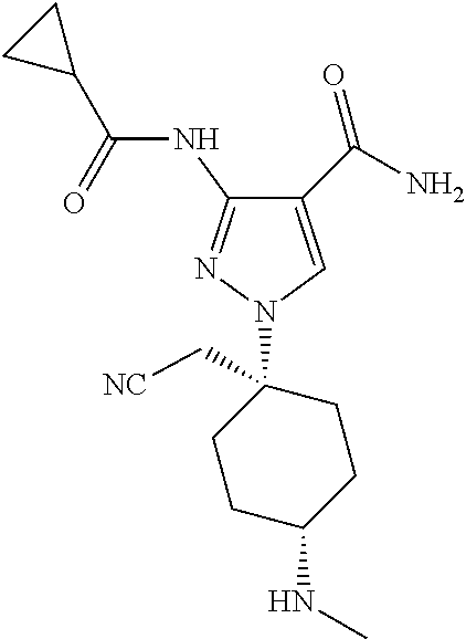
C1(C(=O)N)=CN(C2(C[NC])CCC(NC)CC2)N=C1NC(C1CC1)=O
